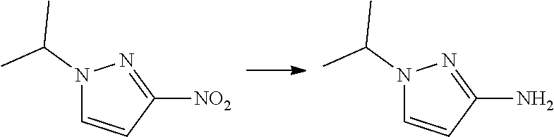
N1(C(C)C)C=CC([NO2])=N1.N1(C(C)C)C=CC(N)=N1
